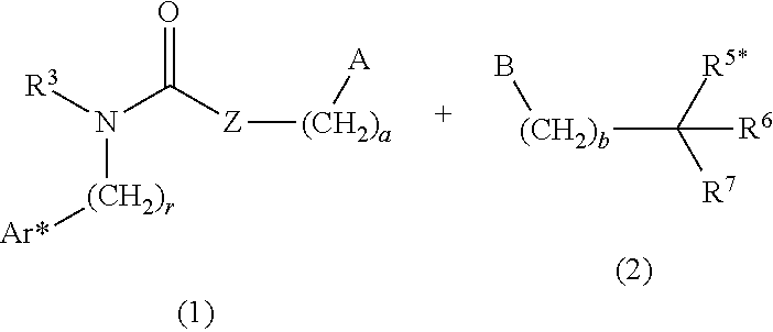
[(CH2)r](N([R3])C([Z][(CH2)a][A])=O)[Ar*].[(CH2)b](C([R7])([R5*])[R6])B
